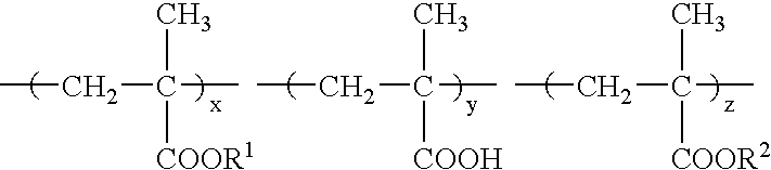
CCC(C)(C)[COOR1].CCC(C)(C)[COOH].CCC(C)(C)[COOR2]
